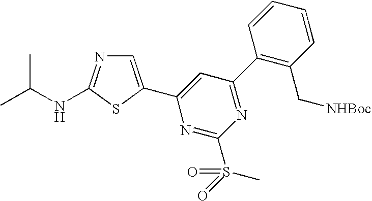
C1=C(C2=CC(C3=C(C[NHBoc])C=CC=C3)=NC(S(C)(=O)=O)=N2)SC(NC(C)C)=N1
